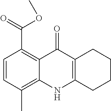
C1=CC(C)=C2C(=C1C(=O)OC)C(=O)C1=C(N2)CCCC1
